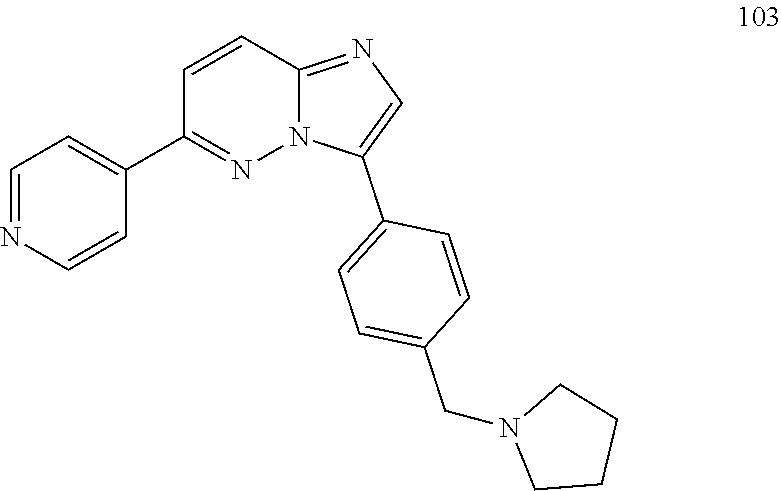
C1=NC=CC(C2=NN3C(=NC=C3C3=CC=C(CN4CCCC4)C=C3)C=C2)=C1
